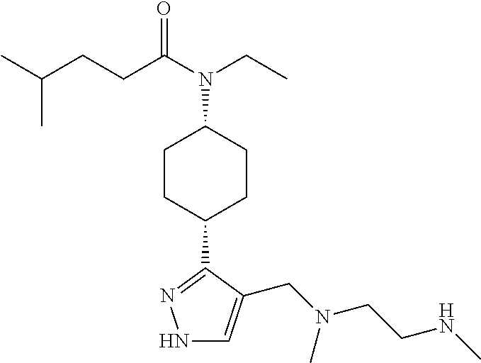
N1C=C(CN(CCNC)C)C(C2CCC(N(C(CCC(C)C)=O)CC)CC2)=N1
